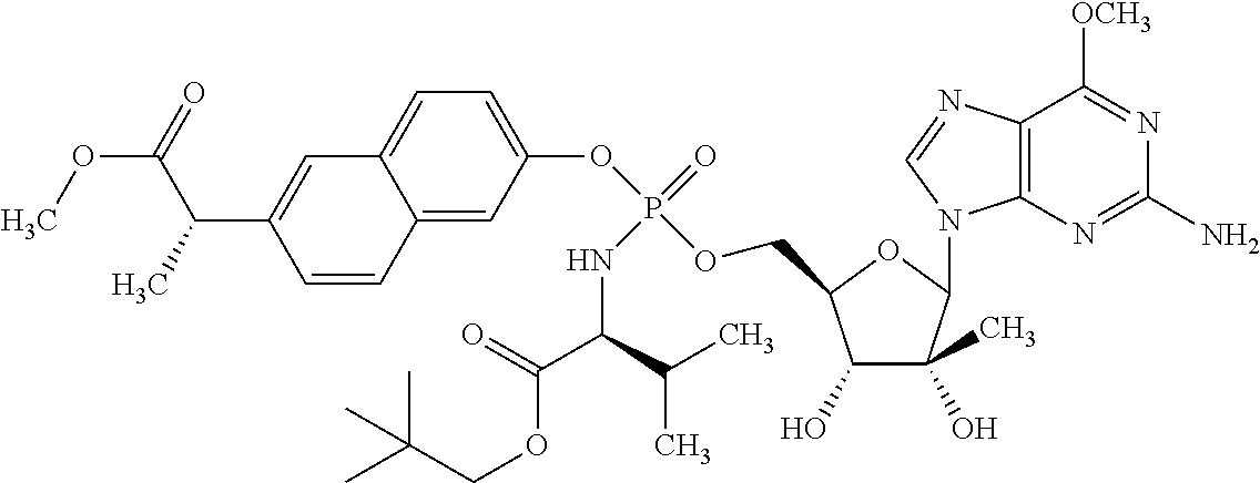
C1(O)C(C)(O)C(N2C3=C(N=C2)C([OCH3])=NC(N)=N3)OC1COP(OC1=CC=C2C(=C1)C=CC(C(C(OC)=O)C)=C2)(=O)NC(C(OCC(C)(C)C)=O)C(C)C
